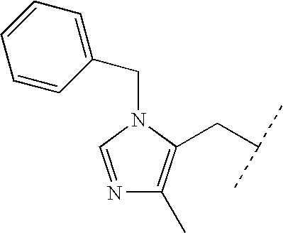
N1(CC2=CC=CC=C2)C=NC(C)=C1CC(C)C
